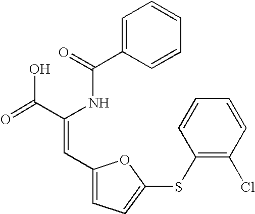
C1(C=C(C(=O)O)NC(C2=CC=CC=C2)=O)=CC=C(SC2=C(Cl)C=CC=C2)O1
